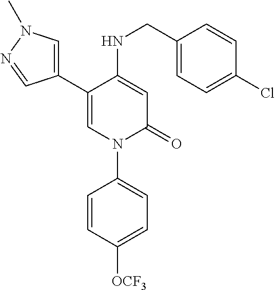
C1=C(NCC2=CC=C(Cl)C=C2)C(C2=CN(C)N=C2)=CN(C2=CC=C([OCF3])C=C2)C1=O
